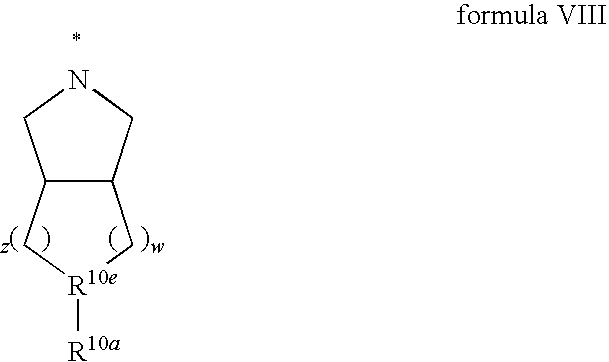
C12C(CNC1)C[R10e]([R10a])C2
